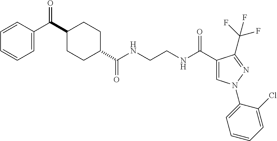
C1(C(C2=CC=CC=C2)=O)CCC(C(NCCNC(C2=CN(C3=CC=CC=C3Cl)N=C2C(F)(F)F)=O)=O)CC1
